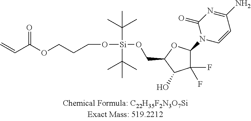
C(O[Si](OCC1C(O)C(F)(F)C(N2C(=O)N=C(N)C=C2)O1)(C(C)(C)C)C(C)(C)C)CCOC(C=C)=O
